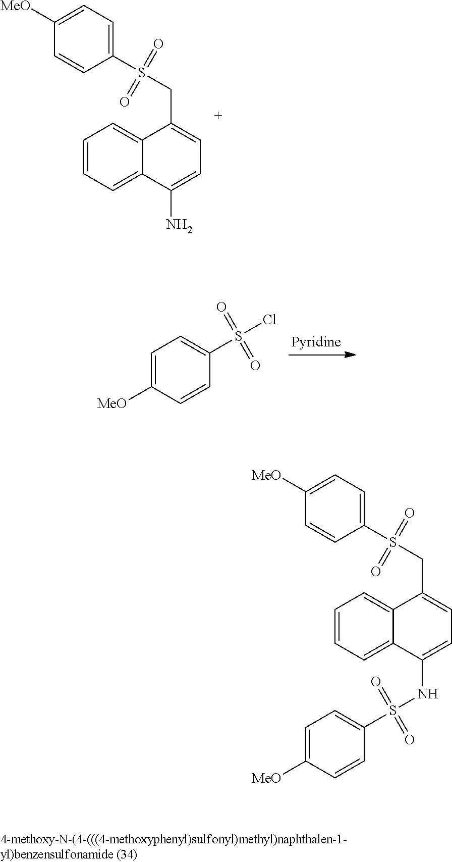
C1=CC=C2C(=C1)C(CS(C1=CC=C([MeO])C=C1)(=O)=O)=CC=C2N.ClS(C1=CC=C([MeO])C=C1)(=O)=O.C1=CC=C2C(=C1)C(CS(C1=CC=C([MeO])C=C1)(=O)=O)=CC=C2NS(C1=CC=C([MeO])C=C1)(=O)=O
